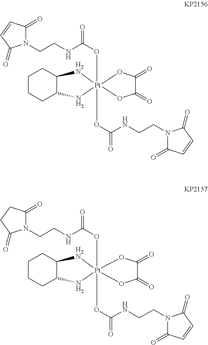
[Pt]12(OC(=O)NCCN3C(=O)C=CC3=O)(OC(=O)NCCN3C(=O)C=CC3=O)(NC3C([H2N]1)CCCC3)OC(=O)C(=O)O2.[Pt]12(OC(=O)NCCN3C(=O)C=CC3=O)(OC(=O)NCCN3C(=O)CCC3=O)(NC3C([H2N]1)CCCC3)OC(=O)C(=O)O2
